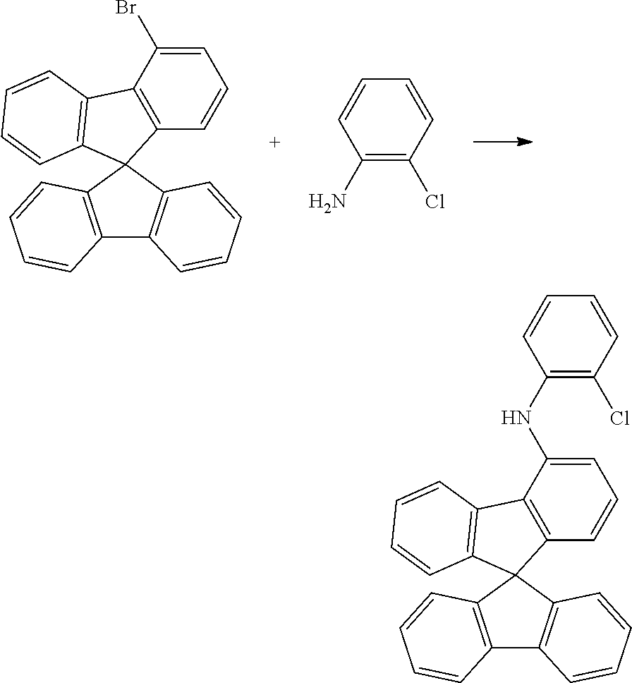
C12=C(C3(C4=C1C=CC=C4)C1=C(C4=C3C=CC=C4)C(Br)=CC=C1)C=CC=C2.C1(N)=C(Cl)C=CC=C1.C12=C(C3(C4=C1C=CC=C4)C1=C(C4=C3C=CC=C4)C(NC3=C(Cl)C=CC=C3)=CC=C1)C=CC=C2
